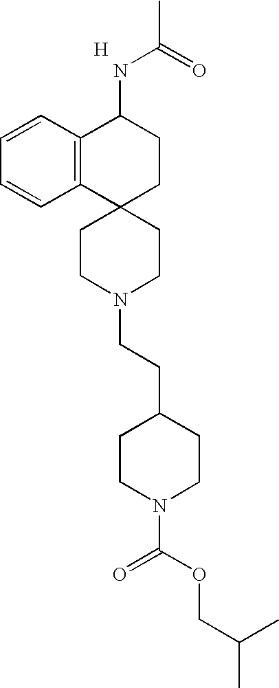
C12=C(C=CC=C1)C(NC(C)=O)CCC21CCN(CCC2CCN(C(OCC(C)C)=O)CC2)CC1.[H]
